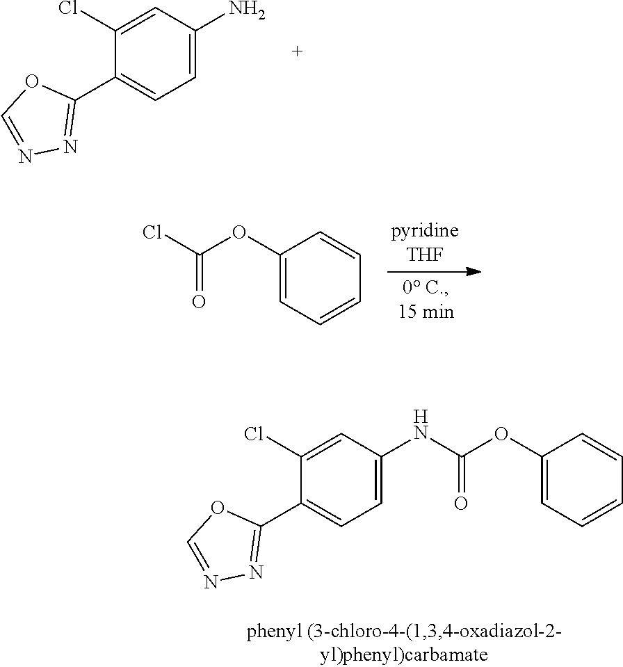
C1=C(Cl)C(C2=NN=CO2)=CC=C1N.C1(OC(Cl)=O)=CC=CC=C1.C1=C(Cl)C(C2=NN=CO2)=CC=C1NC(OC1=CC=CC=C1)=O
